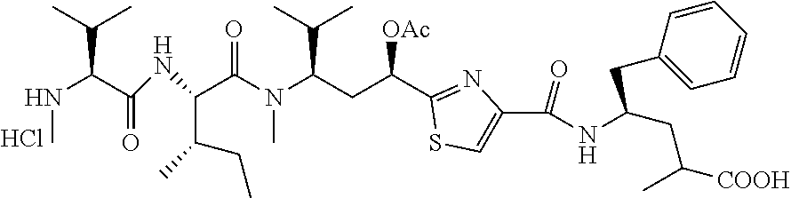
C(NC(C(C(C)C)NC)=O)(C(N(C(CC(C1=NC(C(=O)NC(CC([COOH])C)CC2=CC=CC=C2)=CS1)[OAc])C(C)C)C)=O)C(CC)C.Cl
